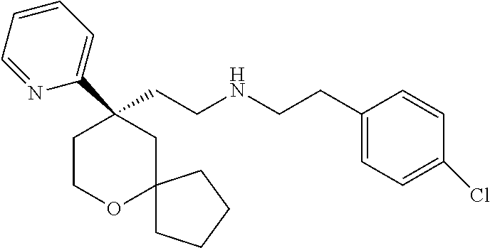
C1(CCNCCC2=CC=C(Cl)C=C2)(C2=CC=CC=N2)CCOC2(C1)CCCC2
